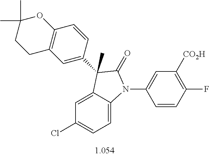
C1=C2C(=CC=C1Cl)N(C1=CC([CO2H])=C(F)C=C1)C(=O)C2(C)C1=CC2=C(C=C1)OC(C)(C)CC2
